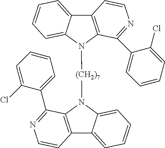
C12=C(N([(CH2)7]N3C4=C(C5=CC=CC=C35)C=CN=C4C3=CC=CC=C3Cl)C3=CC=CC=C13)C(C1=CC=CC=C1Cl)=NC=C2
